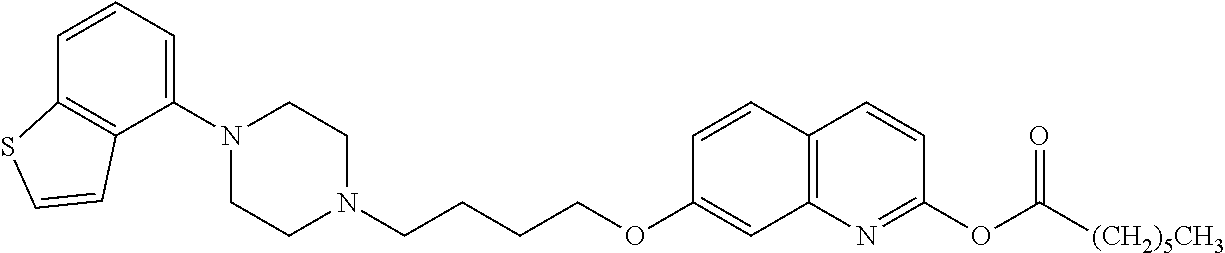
C1(N2CCN(CCCCOC3=CC4=C(C=C3)C=CC(OC([(CH2)5CH3])=O)=N4)CC2)=CC=CC2=C1C=CS2
